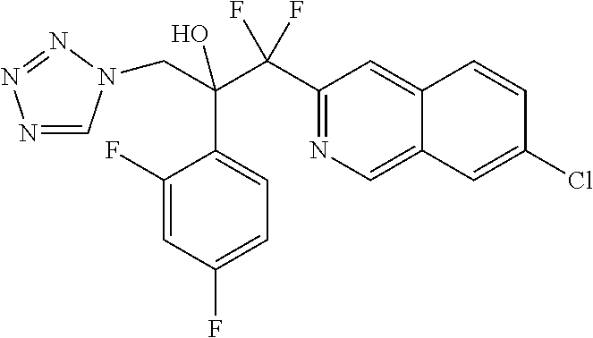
N1=CN(CC(C2=CC=C(F)C=C2F)(C(F)(F)C2=NC=C3C(=C2)C=CC(Cl)=C3)O)N=N1
